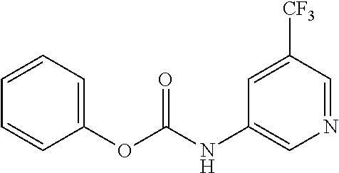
C1=CC=C(OC(NC2=CN=CC([CF3])=C2)=O)C=C1
